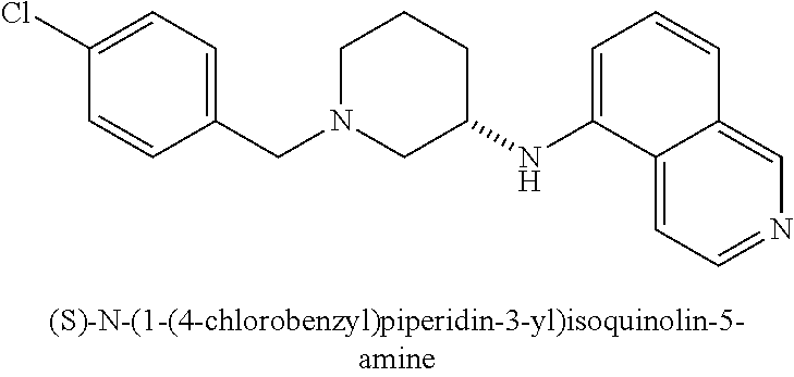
C1N(CC2=CC=C(Cl)C=C2)CC(NC2=CC=CC3=CN=CC=C23)CC1
